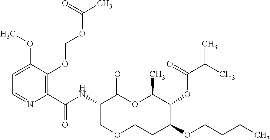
C1(C(NC2C(=O)OC(C)C(OC(C(C)C)=O)C(OCCCC)CCOC2)=O)=C(OCOC(C)=O)C(OC)=CC=N1
